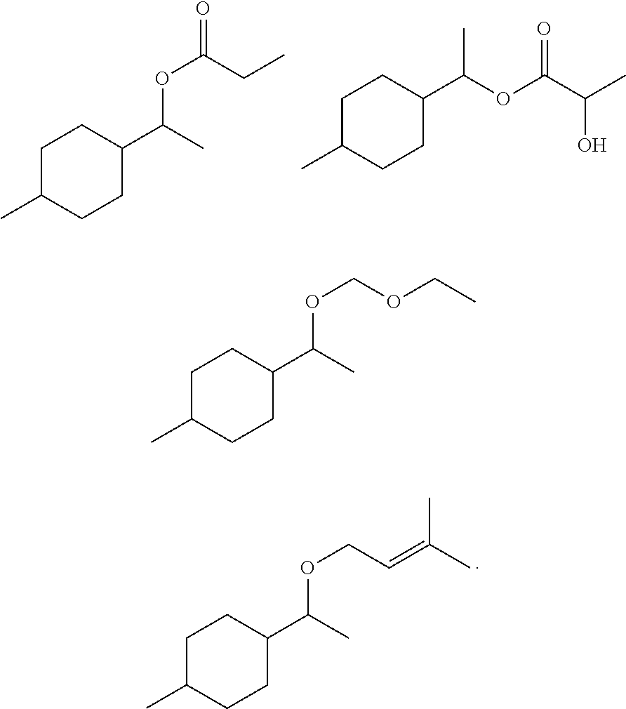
C1C(C)CCC(C(C)OC(=O)CC)C1.C1C(C)CCC(C(OC(C(C)O)=O)C)C1.C1C(C)CCC(C(C)OCC=C(C)C)C1.C1C(C)CCC(C(C)OCOCC)C1
